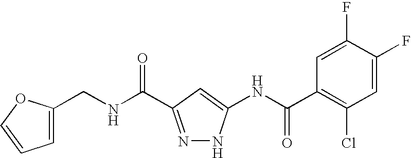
N(C(=O)C1=NNC(NC(C2=C(Cl)C=C(F)C(F)=C2)=O)=C1)CC1=CC=CO1
